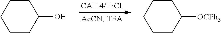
C1CCCCC1O.C1CCCCC1[OCPh3]
